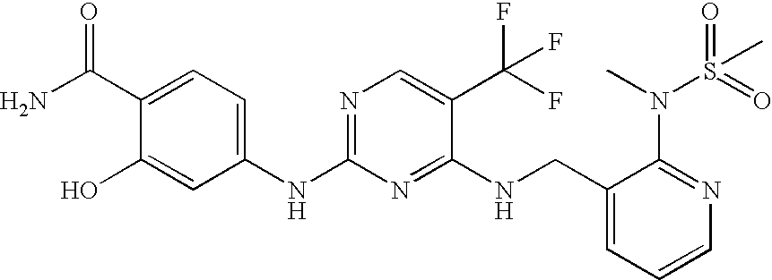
C(C1=CC=CN=C1N(S(C)(=O)=O)C)NC1=NC(NC2=CC=C(C(N)=O)C(O)=C2)=NC=C1C(F)(F)F
